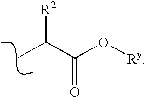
C(C)(C(O[Ry])=O)[R2]
